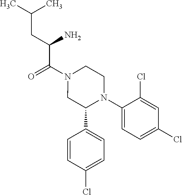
C(N1CC(C2=CC=C(Cl)C=C2)N(C2=CC=C(Cl)C=C2Cl)CC1)(=O)C(N)CC(C)C
